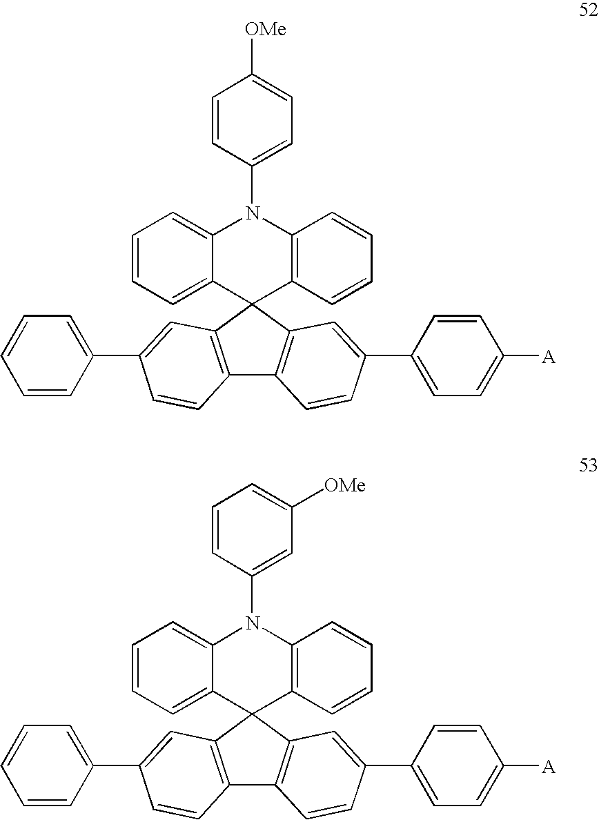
C1=CC=C2C(=C1)N(C1=CC([OMe])=CC=C1)C1=C(C=CC=C1)C21C2=C(C3=C1C=C(C1=CC=CC=C1)C=C3)C=CC(C1=CC=C([A])C=C1)=C2.C1=CC=C2C(=C1)N(C1=CC=C([OMe])C=C1)C1=C(C=CC=C1)C21C2=C(C3=C1C=C(C1=CC=CC=C1)C=C3)C=CC(C1=CC=C([A])C=C1)=C2
